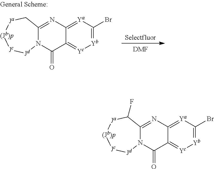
[Selectfluor].[DMF].C12=[Ya]C(Br)=[Yb][Yc]=C1C(=O)N1C(=N2)C[Ja][(Jb)p][Jc][Jd]1.C12=[Ya]C(Br)=[Yb][Yc]=C1C(=O)N1C(=N2)C(F)[Ja][(Jb)p][Jc][Jd]1
